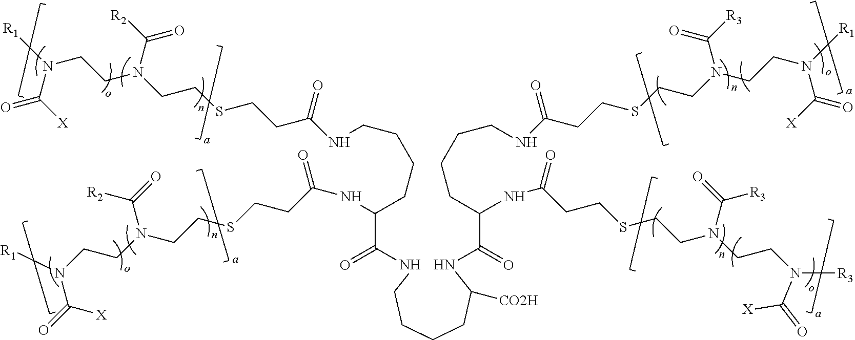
C(C(NCCCCC(NC(C(CCCCNC(CCSCCN(C([R3])=O)CCN([R1])C([X])=O)=O)NC(CCSCCN(CCN([R3])C(=O)[X])C(=O)[R3])=O)=O)[CO2H])=O)(NC(CCSCCN(CCN([R1])C(=O)[X])C(=O)[R2])=O)CCCCNC(CCSCCN(CCN([R1])C([X])=O)C([R2])=O)=O
